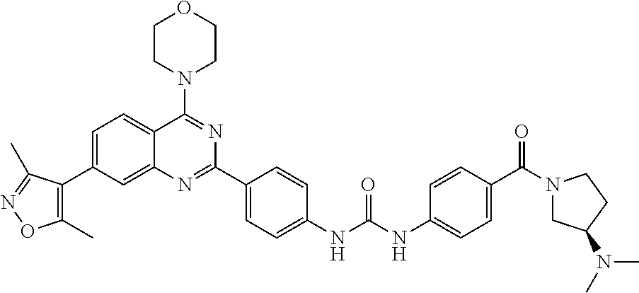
C1=C(C2=C(C)ON=C2C)C=C2C(=C1)C(N1CCOCC1)=NC(C1=CC=C(NC(NC3=CC=C(C(N4CC(N(C)C)CC4)=O)C=C3)=O)C=C1)=N2
